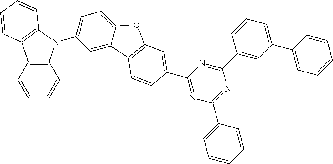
C1=CC2=C(C=C1)N(C1=CC=C3C(=C1)C1=C(O3)C=C(C3=NC(C4=CC=CC=C4)=NC(C4=CC(C5=CC=CC=C5)=CC=C4)=N3)C=C1)C1=C2C=CC=C1
